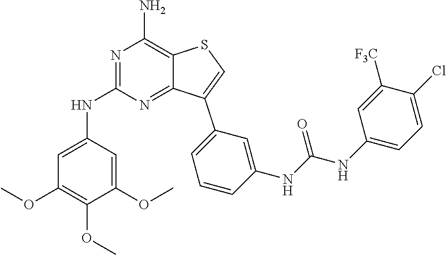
N1=C(NC2=CC(OC)=C(OC)C(OC)=C2)N=C2C(=C1N)SC=C2C1=CC=CC(NC(NC2=CC=C(Cl)C([F3C])=C2)=O)=C1
